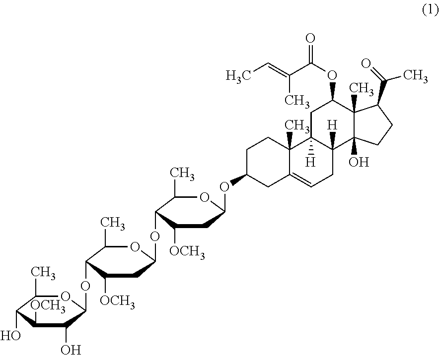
C1C(OC2CC([OCH3])C(OC3CC([OCH3])C(OC4C(O)C([OCH3])C(O)C(C)O4)C(C)O3)C(C)O2)CC2=CCC3([H])C([H])(C2(C)C1)CC(OC(C(=CC)C)=O)C1(C)C3(O)CCC1C(=O)C
